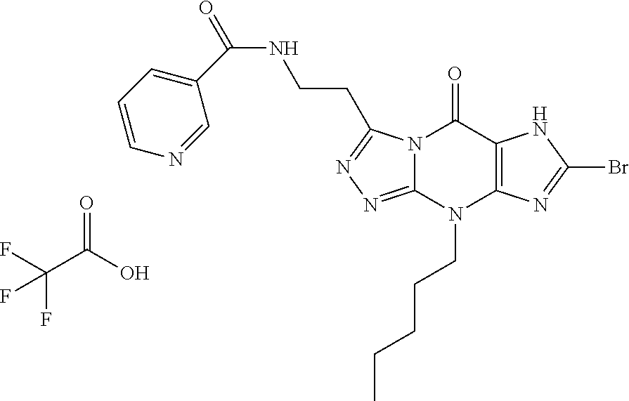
N12C(=NN=C1CCNC(C1=CC=CN=C1)=O)N(CCCCC)C1=C(C2=O)NC(Br)=N1.C(C(O)=O)(F)(F)F
